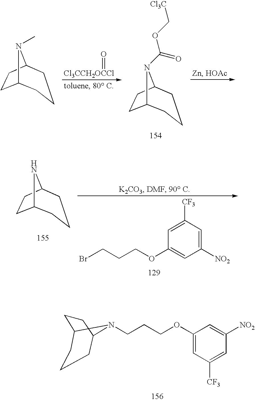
[Cl3CCH2OCCl]=O.C12CCC(N1C(OC[Cl3C])=O)CCC2.C12CCC(N1C)CCC2.C12CCC(N1CCCOC1=CC([CF3])=CC([NO2])=C1)CCC2.C12CCC(N1)CCC2.BrCCCOC1=CC([NO2])=CC([CF3])=C1
